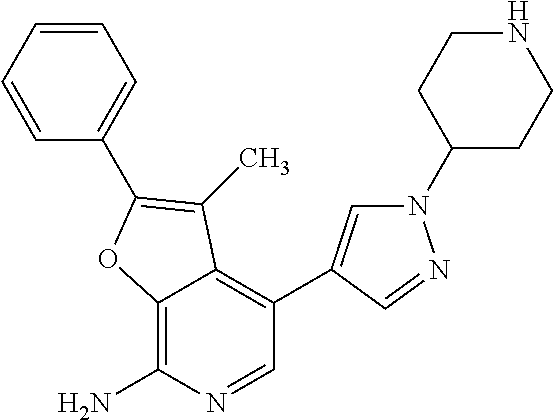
C1=CC=CC(C2=C(C)C3=C(C4=CN(C5CCNCC5)N=C4)C=NC(N)=C3O2)=C1
